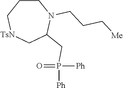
C1CC[TsN]CC(CP(=O)([Ph])[Ph])N1CCC[Me]
